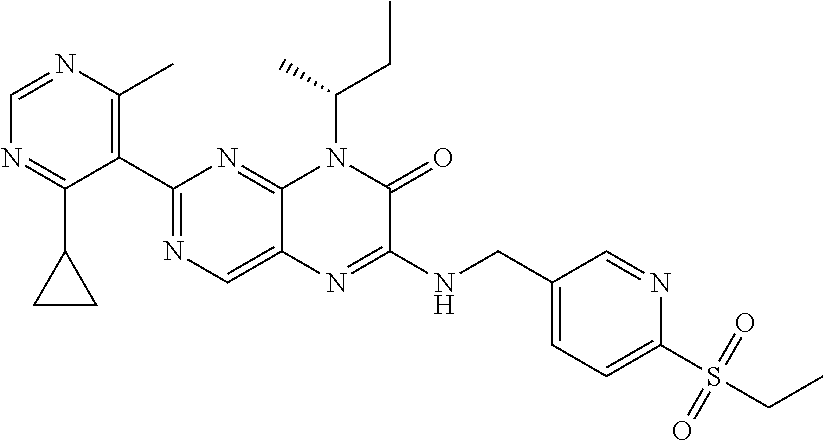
C1(C2=NC=C3C(=N2)N(C(CC)C)C(=O)C(NCC2=CC=C(S(=O)(=O)CC)N=C2)=N3)=C(C)N=CN=C1C1CC1
